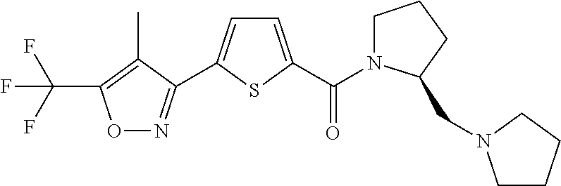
C(F)(F)(F)C1=C(C)C(C2=CC=C(C(N3CCCC3CN3CCCC3)=O)S2)=NO1
